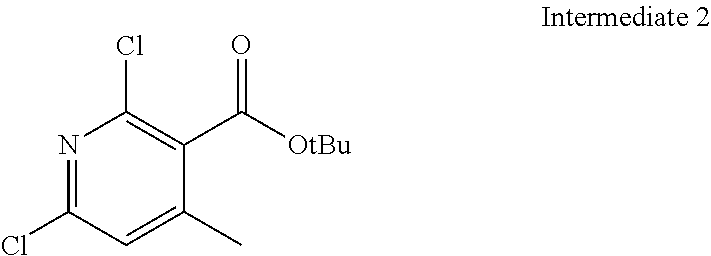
N1=C(Cl)C=C(C)C(C([OtBu])=O)=C1Cl
